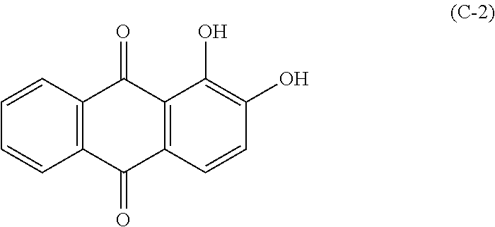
C1=CC=CC2=C1C(=O)C1=C(C2=O)C=CC(O)=C1O
